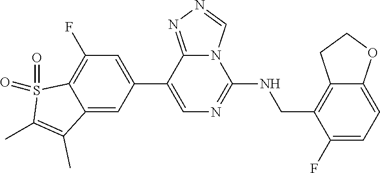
C1(C2=CC(F)=C3C(=C2)C(C)=C(C)S3(=O)=O)=CN=C(NCC2=C3C(=CC=C2F)OCC3)N2C1=NN=C2
